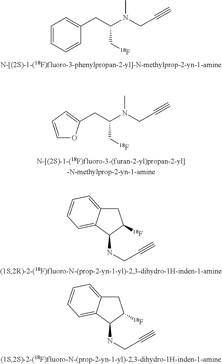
C1=CC=CC(CC(N(CC#C)C)C[18F])=C1.C1=CC=C(CC(N(CC#C)C)C[18F])O1.C1C2=CC=CC=C2C(NCC#C)C1[18F].C1C2=CC=CC=C2C(NCC#C)C1[18F]
